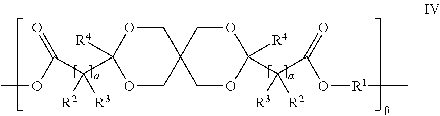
C1OC([R4])(C(C(OC)=O)([R2])[R3])OCC12COC([R4])(C(C(=O)O[R1]C)([R3])[R2])OC2
